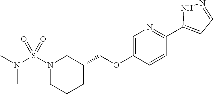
N1=C(C2=CC=NN2)C=CC(OCC2CCCN(S(N(C)C)(=O)=O)C2)=C1
